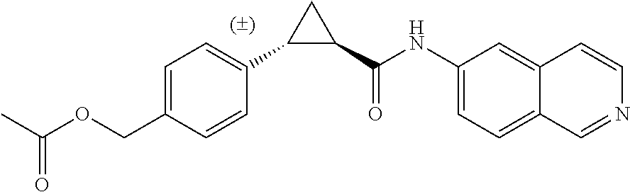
C1=C(COC(C)=O)C=CC(C2C(C(NC3=CC=C4C(=C3)C=CN=C4)=O)C2)=C1
